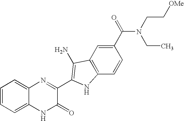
C1=C2C(=CC=C1)N=C(C1=C(N)C3=C(C=CC(C(=O)N(CC)CC[OMe])=C3)N1)C(=O)N2
